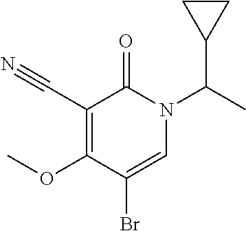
C1(C#N)=C(OC)C(Br)=CN(C(C)C2CC2)C1=O
